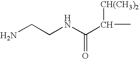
NCCNC(C(C)[CH(CH3)2])=O
